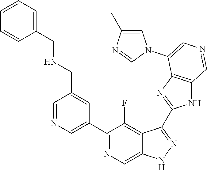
C1(C2=CN=CC(CNCC3=CC=CC=C3)=C2)=NC=C2C(=C1F)C(C1=NC3=C(N1)C=NC=C3N1C=C(C)N=C1)=NN2
